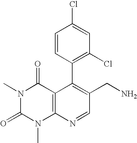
C1(C2=C(Cl)C=C(Cl)C=C2)=C(CN)C=NC2=C1C(=O)N(C)C(=O)N2C
